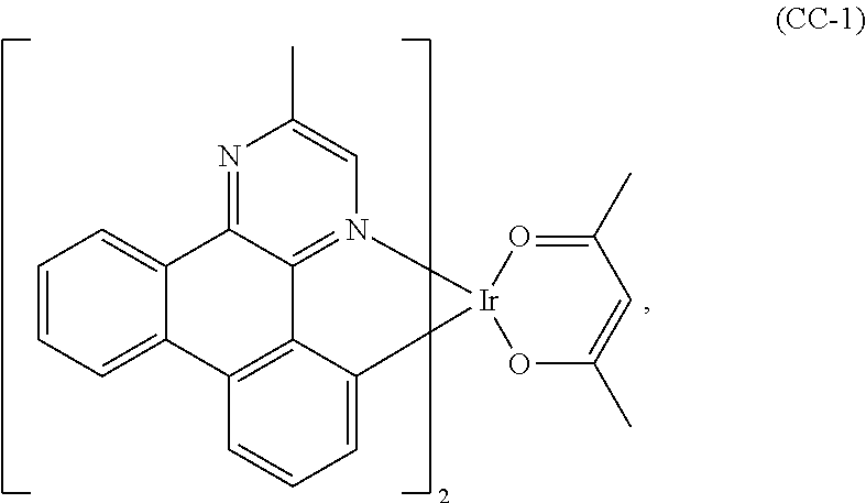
C1=CC=C2C(=C1)C1=NC(C)=CN3=C1C1=C2C=CC=C1[Ir]31OC(C)=CC(C)=O1
